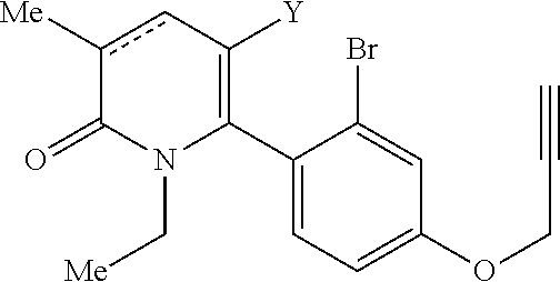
C1(C2=C([Y])cc([Me])C(=O)N2C[Me])=CC=C(OCC#C)C=C1Br
